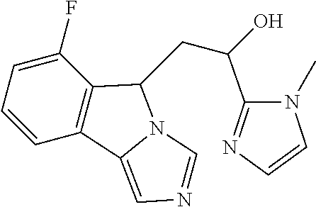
C1(F)=CC=CC2=C1C(CC(O)C1=NC=CN1C)N1C2=CN=C1
